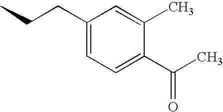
CCCC1=CC=C(C(C)=O)C(C)=C1
